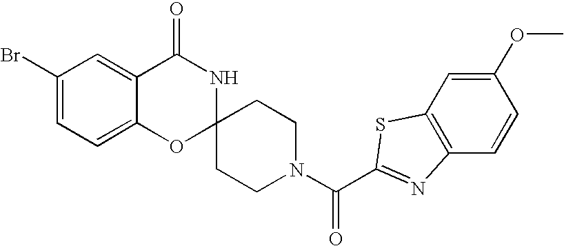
C1(Br)=CC=C2C(=C1)C(=O)NC1(O2)CCN(C(=O)C2=NC3=C(C=C(OC)C=C3)S2)CC1
